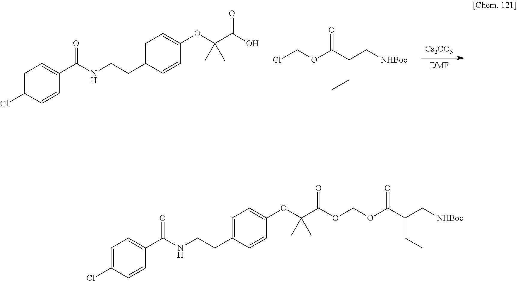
[Cs2CO3].[DMF].C1=C(Cl)C=CC(C(NCCC2=CC=C(OC(C(O)=O)(C)C)C=C2)=O)=C1.ClCOC(C(C[NHBoc])CC)=O.C1=C(Cl)C=CC(C(NCCC2=CC=C(OC(C(=O)OCOC(C(C[NHBoc])CC)=O)(C)C)C=C2)=O)=C1
